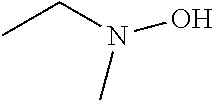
CCN(O)C
